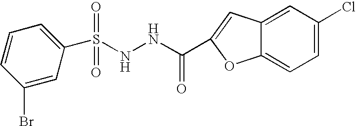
C1(S(NNC(=O)C2=CC3=CC(Cl)=CC=C3O2)(=O)=O)=CC=CC(Br)=C1
